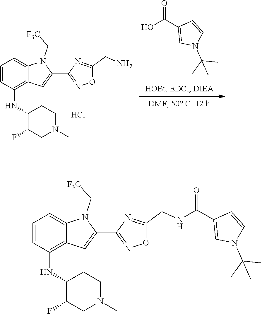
C1=CC(NC2C(F)CN(C)CC2)=C2C(=C1)N(C[F3C])C(C1=NOC(CNC(C3=CN(C(C)(C)C)C=C3)=O)=N1)=C2.C1=CC(NC2C(F)CN(C)CC2)=C2C(=C1)N(C[F3C])C(C1=NOC(CN)=N1)=C2.Cl.OC(C1=CN(C(C)(C)C)C=C1)=O
